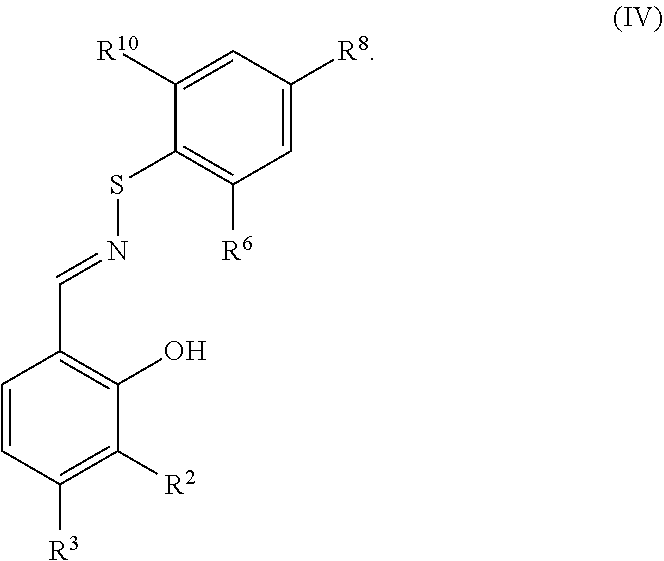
C1=CC([R3])=C([R2])C(O)=C1C=NSC1=C([R6])C=C([R8])C=C1[R10]
